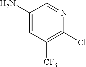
C1(N)=CC([CF3])=C(Cl)N=C1
